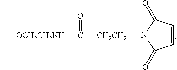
C1=CC(=O)N([CH2CH2]C([OCH2CH2NH]C)=O)C1=O
